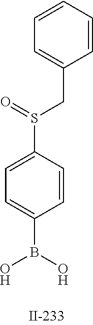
C1=C(S(CC2=CC=CC=C2)=O)C=CC(B(O)O)=C1
